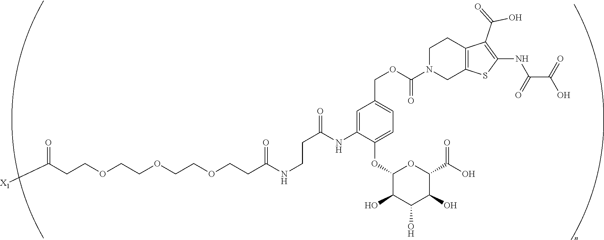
C(COCCOCCOCCC(NCCC(=O)NC1=CC(COC(N2CC3=C(CC2)C(C(=O)O)=C(NC(C(=O)O)=O)S3)=O)=CC=C1OC1C(O)C(O)C(O)C(C(O)=O)O1)=O)C(=O)[X1]
